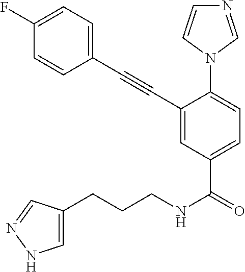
C1(C#CC2=CC(C(=O)NCCCC3=CNN=C3)=CC=C2N2C=NC=C2)=CC=C(F)C=C1
